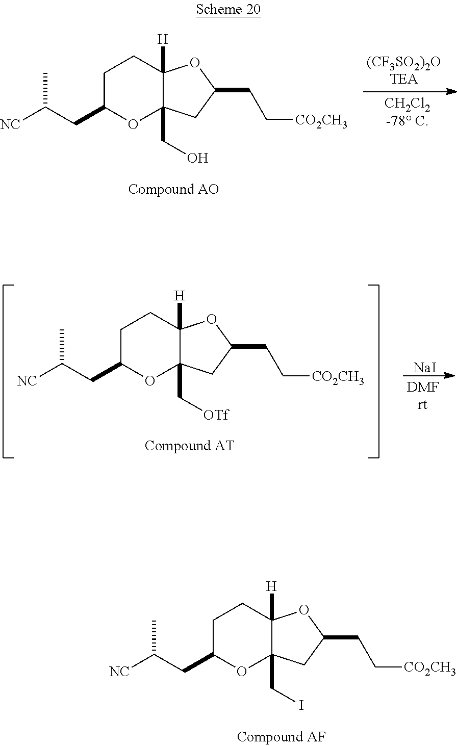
C1C(CC([NC])C)OC2(CI)C([H])(C1)OC(CC[CO2CH3])C2.C1C(CC([NC])C)OC2(CO)C([H])(C1)OC(CC[CO2CH3])C2.C1C(CC([NC])C)OC2(C[OTf])C([H])(C1)OC(CC[CO2CH3])C2.[NaI]
